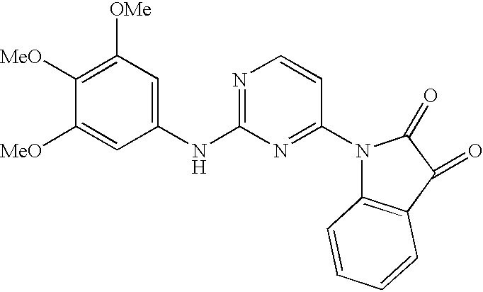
C1([MeO])=C([OMe])C=C(NC2=NC=CC(N3C4=C(C(=O)C3=O)C=CC=C4)=N2)C=C1[MeO]
